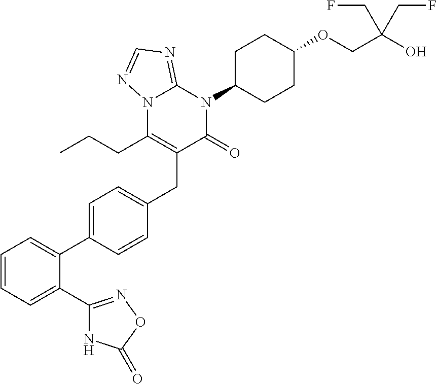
C1=C(C2=CC=CC=C2C2=NOC(=O)N2)C=CC(CC2=C(CCC)N3C(=NC=N3)N(C3CCC(OCC(O)(CF)CF)CC3)C2=O)=C1
